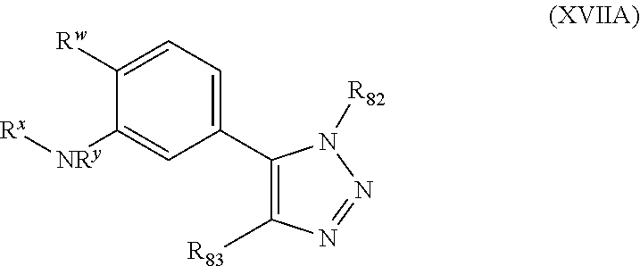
C1([Rw])=CC=C(C2=C([R83])N=NN2[R82])C=C1[NRy][Rx]
